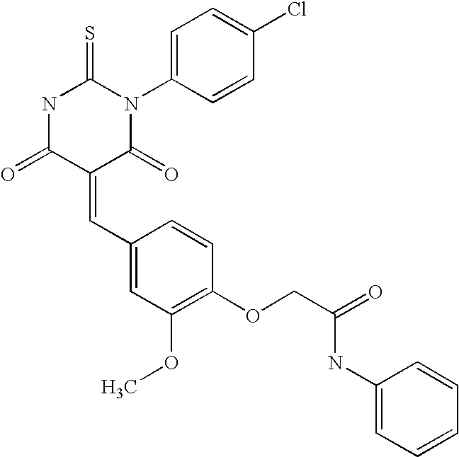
N1C(=O)C(=CC2=CC(OC)=C(OCC(=O)NC3=CC=CC=C3)C=C2)C(=O)N(C2=CC=C(Cl)C=C2)C1=S
